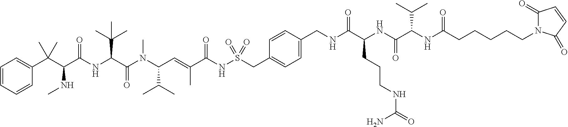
C1=CC=CC(C(C(C(NC(C(N(C(C=C(C(NS(CC2=CC=C(CNC(C(NC(C(NC(=O)CCCCCN3C(=O)C=CC3=O)C(C)C)=O)CCCNC(=O)N)=O)C=C2)(=O)=O)=O)C)C(C)C)C)=O)C(C)(C)C)=O)NC)(C)C)=C1
